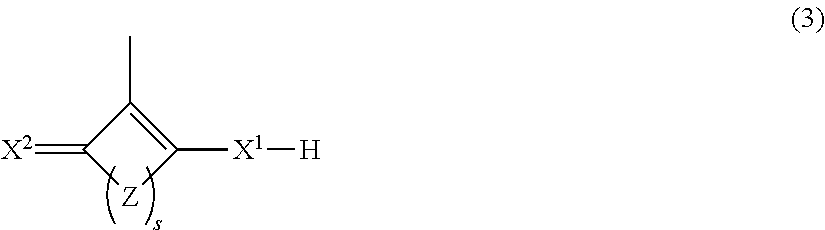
[X2]=C1[Z]C([X1][H])=C1C
